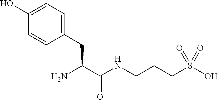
NC(C(NCCCS(O)(=O)=O)=O)CC1=CC=C(O)C=C1
